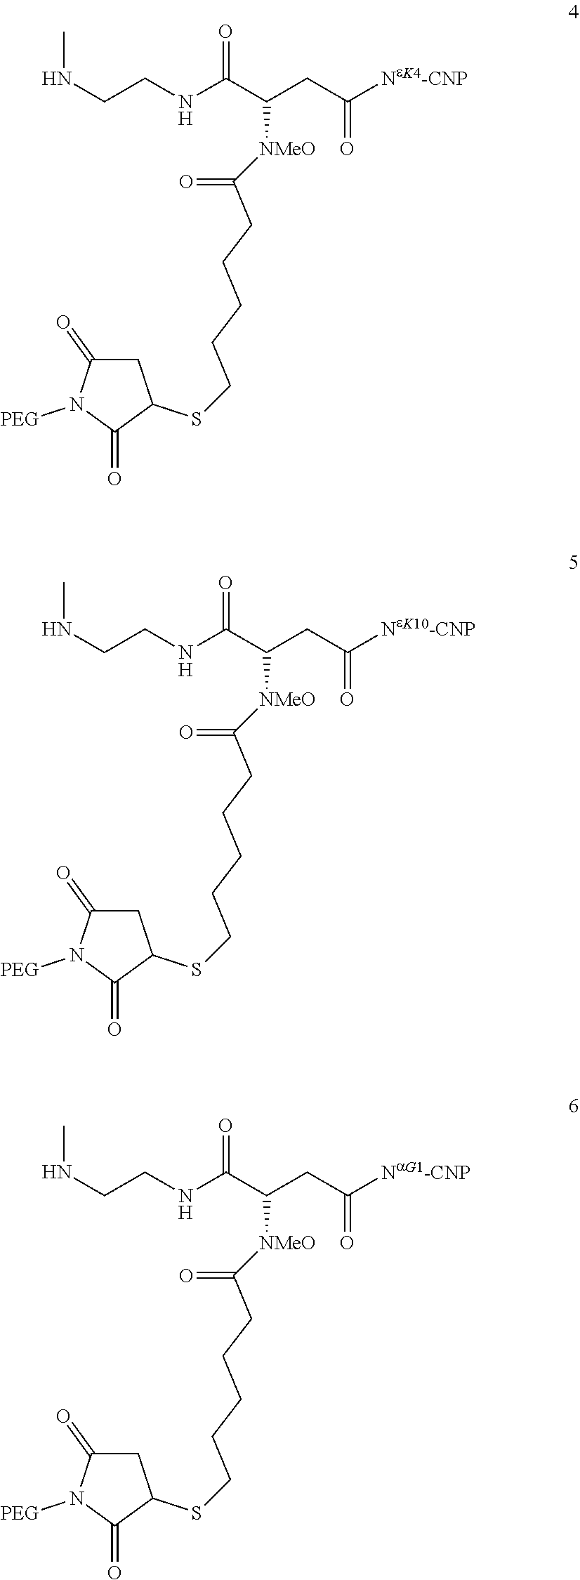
N(CCNC(C(CC([NeK4-CNP])=O)[NMeO]C(=O)CCCCCSC1CC(=O)N([PEG])C1=O)=O)C.N(CCNC(C(CC([NeK10-CNP])=O)[NMeO]C(=O)CCCCCSC1CC(=O)N([PEG])C1=O)=O)C.N(CCNC(C(CC([NaG1-CNP])=O)[NMeO]C(=O)CCCCCSC1CC(=O)N([PEG])C1=O)=O)C
